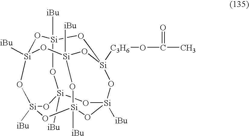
O1[Si]2([iBu])O[Si]3([iBu])O[Si]4([C3H6]OC(=O)C)CO[Si]1([iBu])O[Si]1([iBu])O[Si]([iBu])(O2)O[Si]([iBu])(O[Si]([iBu])(O1)O4)O3
